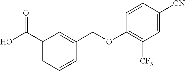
C1(C(O)=O)=CC=CC(COC2=C([CF3])C=C([CN])C=C2)=C1
